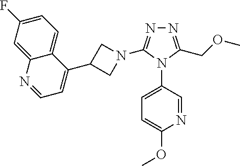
N1=C(COC)N(C2=CC=C(OC)N=C2)C(N2CC(C3=CC=NC4=CC(F)=CC=C34)C2)=N1
